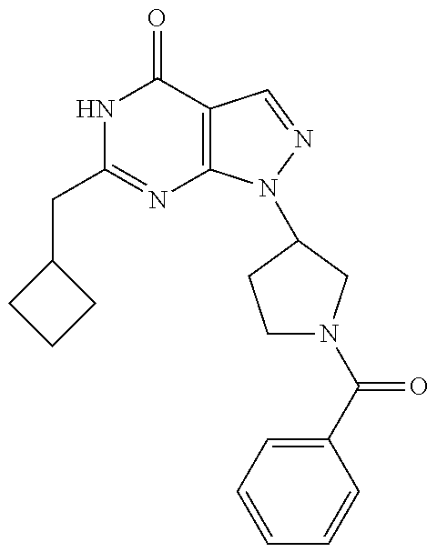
C1(CC2=NC3=C(C(=O)N2)C=NN3C2CN(C(C3=CC=CC=C3)=O)CC2)CCC1
